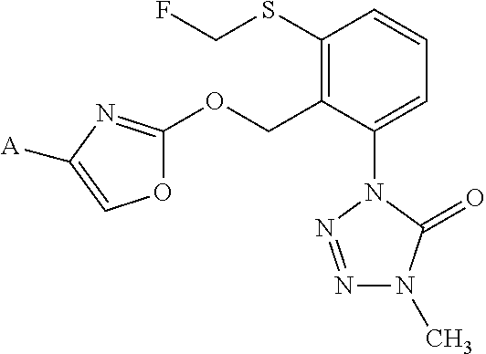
C1(SCF)=C(COC2=NC([A])=CO2)C(N2N=NN(C)C2=O)=CC=C1
